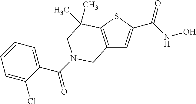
C12=C(SC(C(NO)=O)=C1)C(C)(C)CN(C(=O)C1=CC=CC=C1Cl)C2
